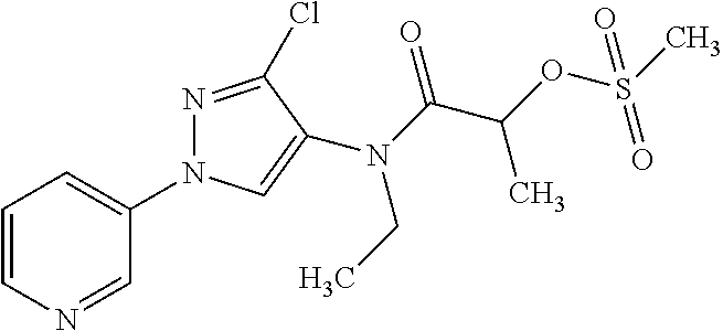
C1=CN=CC(N2N=C(Cl)C(N(C(C(OS(C)(=O)=O)C)=O)CC)=C2)=C1
